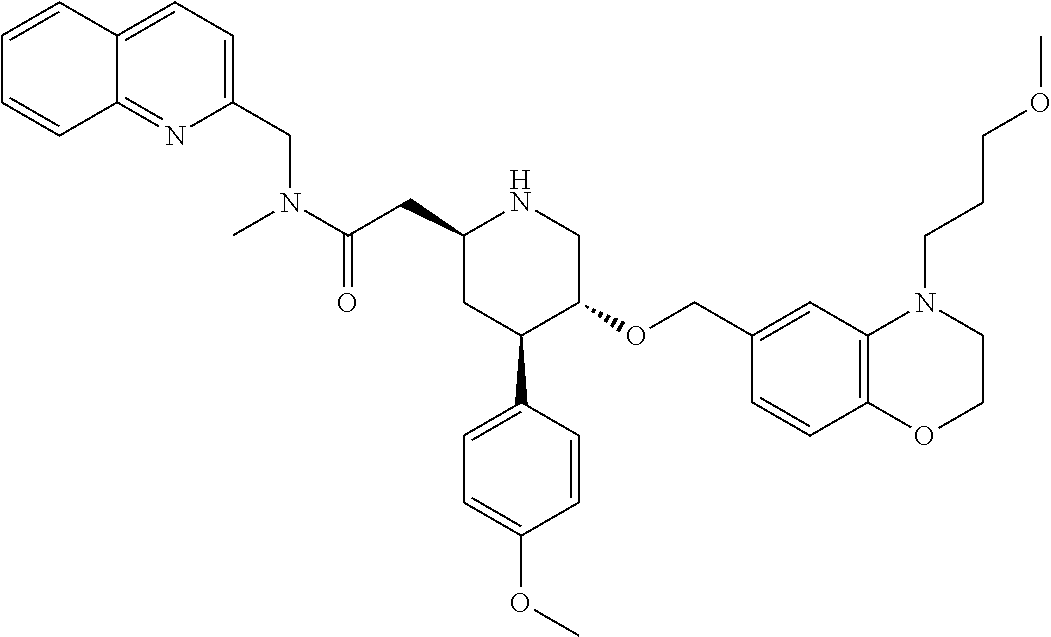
C1(CC(N(C)CC2=CC=C3C(=N2)C=CC=C3)=O)CC(C2=CC=C(OC)C=C2)C(OCC2=CC3=C(C=C2)OCCN3CCCOC)CN1
